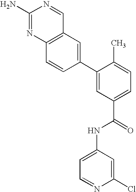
C12=C(N=C(N)N=C1)C=CC(C1=CC(C(=O)NC3=CC=NC(Cl)=C3)=CC=C1C)=C2
